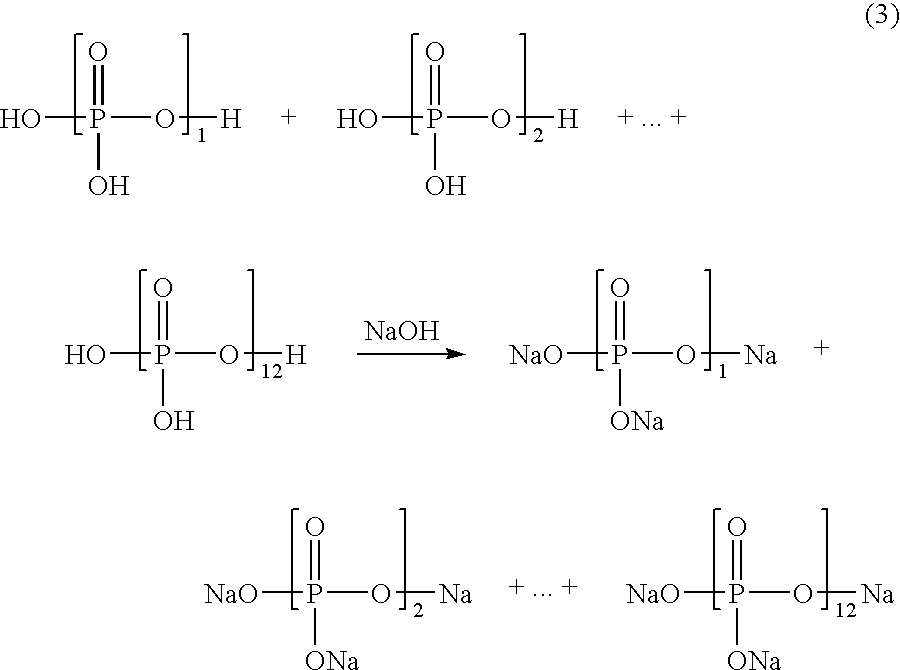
OP(O[H])(=O)O.OP(O[H])(=O)O.OP(O[H])(=O)O.[NaOH].[NaO]P(O[Na])(=O)[ONa].[NaO]P(O[Na])(=O)[ONa].[NaO]P(O[Na])(=O)[ONa]
